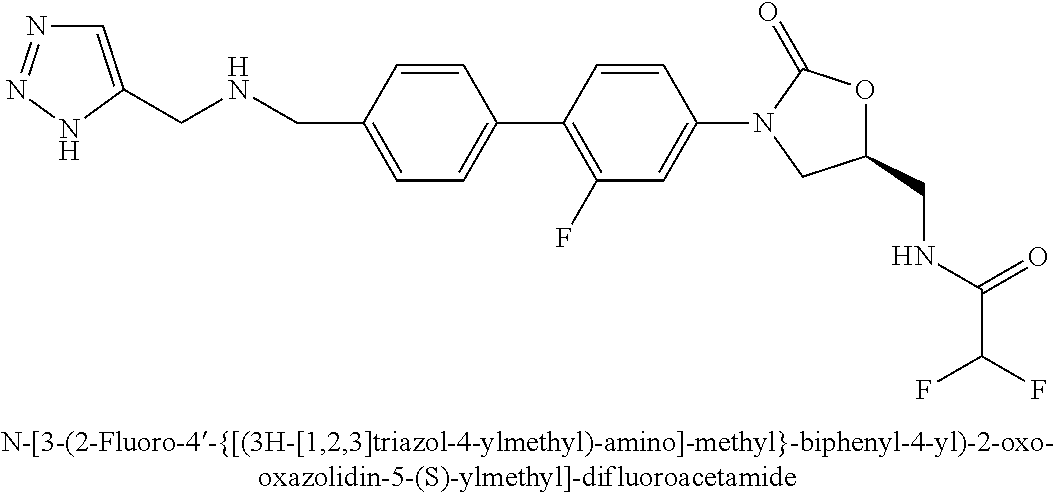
C1=C(CNCC2=CC=C(C3=C(F)C=C(N4CC(CNC(C(F)F)=O)OC4=O)C=C3)C=C2)NN=N1
